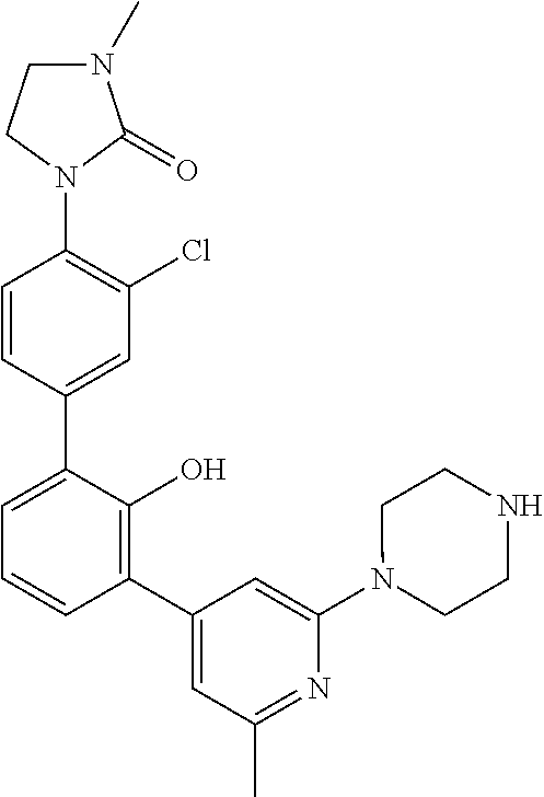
C1(N2C(=O)N(C)CC2)=C(Cl)C=C(C2=CC=CC(C3=CC(C)=NC(N4CCNCC4)=C3)=C2O)C=C1
